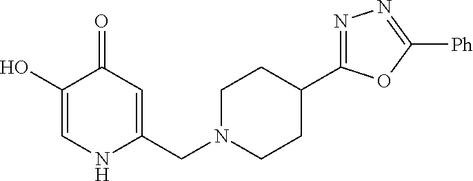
C1(O)=CNC(CN2CCC(C3=NN=C([Ph])O3)CC2)=CC1=O
